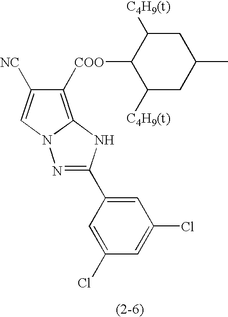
N1=C(C2=CC(Cl)=CC(Cl)=C2)NC2=C([COO]C3C([C4H9(t)])CC(C)CC3[C4H9(t)])C([NC])=CN12
